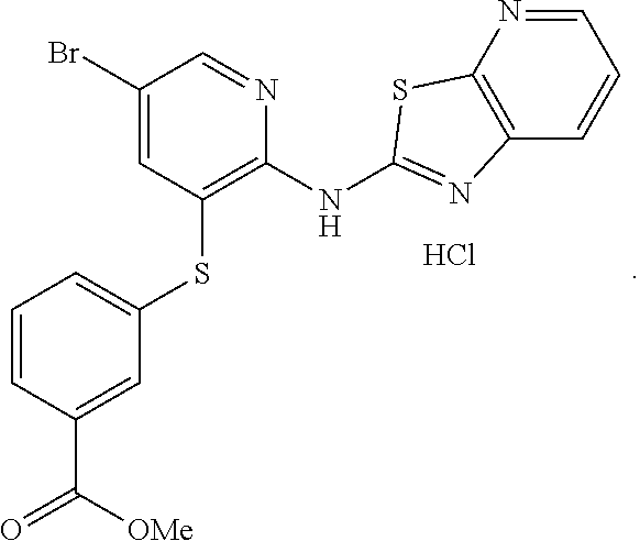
C1(Br)=CC(SC2=CC=CC(C(=O)[OMe])=C2)=C(NC2=NC3=C(N=CC=C3)S2)N=C1.Cl
